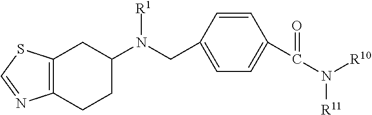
C12=C(CCC(N([R1])CC3=CC=C(C(N([R10])[R11])=O)C=C3)C1)N=CS2
